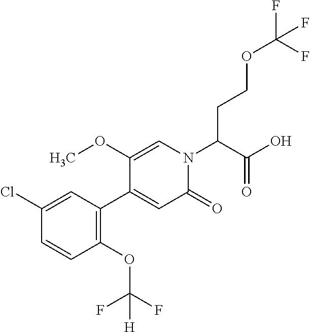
C1=C(Cl)C=CC(OC(F)(F)[H])=C1C1=CC(=O)N(C(C(O)=O)CCOC(F)(F)F)C=C1OC
